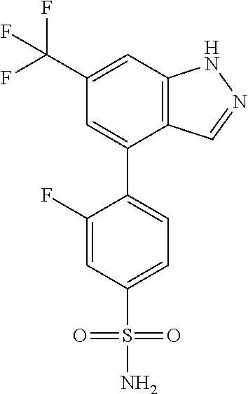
C12=C(C=C(C(F)(F)F)C=C1C1=CC=C(S(N)(=O)=O)C=C1F)NN=C2
